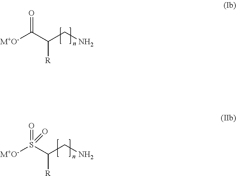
[M+O-]C(C([R])CN)=O.[M+O-]S(C([R])CN)(=O)=O
